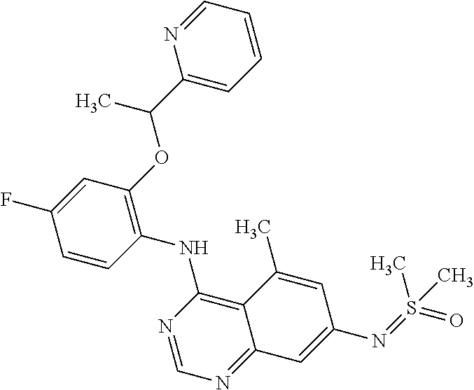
C1=CC(NC2=C3C(=NC=N2)C=C(N=S(=O)(C)C)C=C3C)=C(OC(C2=CC=CC=N2)C)C=C1F
